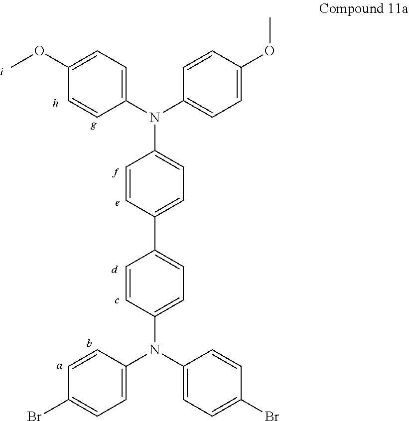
C1=C(N(C2=CC=C(Br)C=C2)C2=CC=C(C3=CC=C(N(C4=CC=C(OC)C=C4)C4=CC=C(OC)C=C4)C=C3)C=C2)C=CC(Br)=C1
